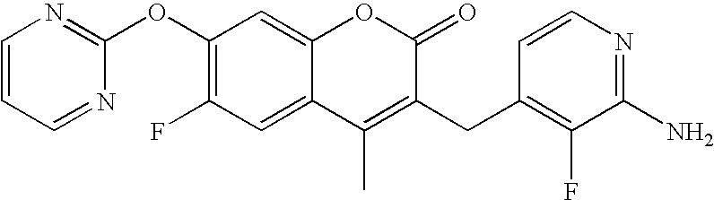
C1(OC2=NC=CC=N2)=C(F)C=C2C(=C1)OC(=O)C(CC1=C(F)C(N)=NC=C1)=C2C
